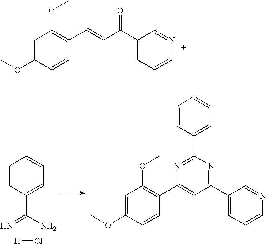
O(C1=CC(OC)=C(C=CC(C2=CC=CN=C2)=O)C=C1)C.C1=CC=C(C(=N)N)C=C1.[H]Cl.C1=CC=C(C2=NC(C3=C(OC)C=C(OC)C=C3)=CC(C3=CC=CN=C3)=N2)C=C1
